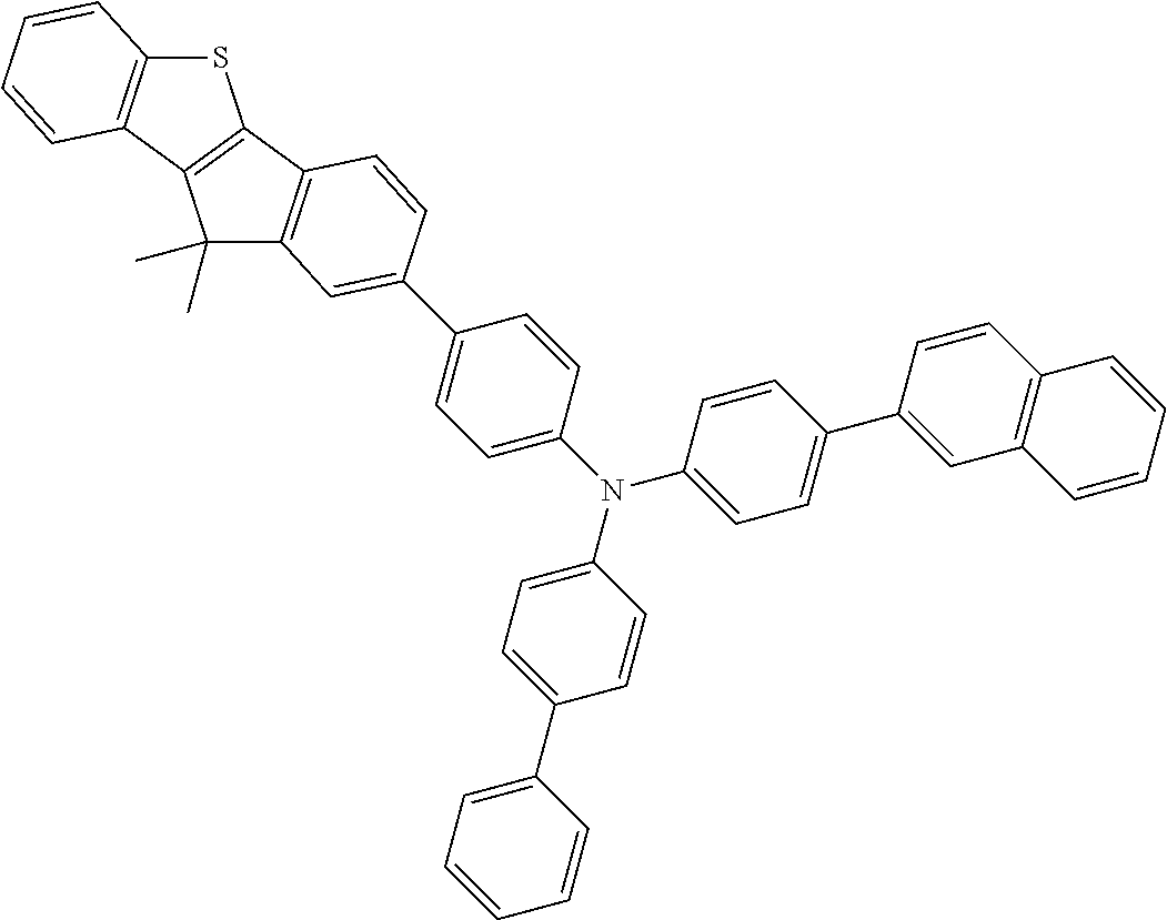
S1C2=C(C3=C1C1=C(C3(C)C)C=C(C3=CC=C(N(C4=CC=C(C5=CC=CC=C5)C=C4)C4=CC=C(C5=CC6=C(C=C5)C=CC=C6)C=C4)C=C3)C=C1)C=CC=C2
